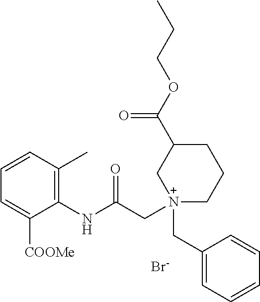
C1=CC(C)=C(NC(C[N+]2(CC3=CC=CC=C3)CCCC(C(OCCC)=O)C2)=O)C([COOMe])=C1.[Br-]
